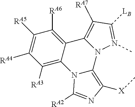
N12N(C)=C([LB])C([RA7])=C1C1=C([RA6])C([RA5])=C([RA4])C([RA3])=C1N1C2=C([X]C)N=C1[RA2]
